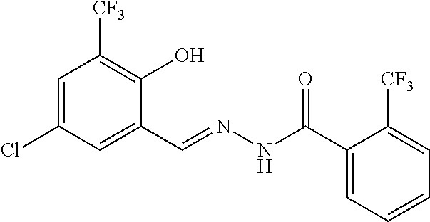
C1=C(Cl)C=C(C=NNC(C2=CC=CC=C2[CF3])=O)C(O)=C1[CF3]
